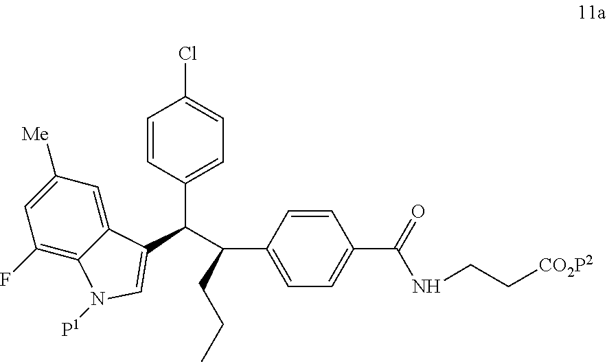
C1=CC(C(C(C2=CC=C(C(NCC[CO2P2])=O)C=C2)CCC)C2=CN([P1])C3=C(F)C=C([Me])C=C32)=CC=C1Cl
